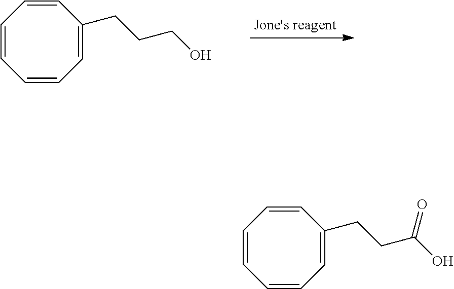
C1=CC=CC=CC=C1CCCO.[Jone's reagent].C1=CC=CC=CC=C1CCC(O)=O
